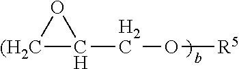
[(H2C]1C(CO[R5])O1
